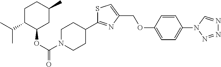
C1C(C(C)C)C(OC(=O)N2CCC(C3=NC(COC4=CC=C(N5N=NN=C5)C=C4)=CS3)CC2)CC(C)C1
